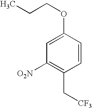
C1=C(OCCC)C=CC(C[CF3])=C1[O2N]
